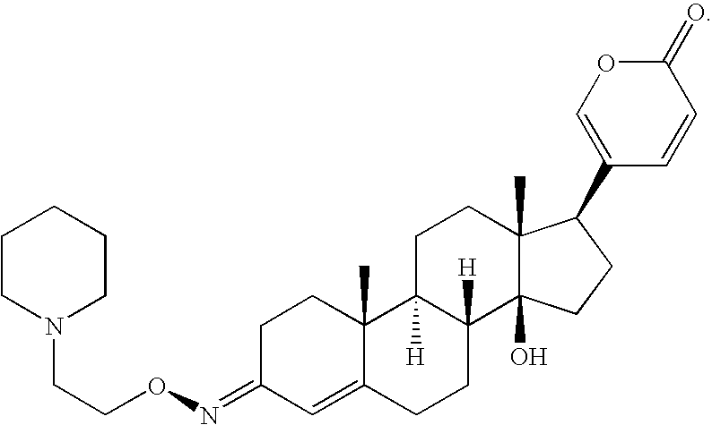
C1(C2C3(C)C(O)(CC2)C2([H])C([H])(CC3)C3(C)C(=CC(=NOCCN4CCCCC4)CC3)CC2)=COC(=O)C=C1
